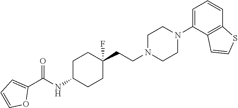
C1C(NC(C2=CC=CO2)=O)CCC(CCN2CCN(C3=CC=CC4=C3C=CS4)CC2)(F)C1
